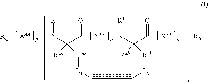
N(C1([R2a])C(=O)[XAA]N([R1])C(C(=O)[XAA][RB])([R2b])[R3b][L2]CC[L1][R3a]1)([R1])[XAA][RA]
